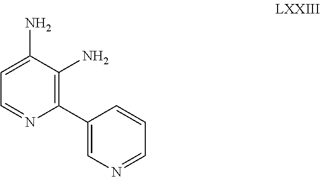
C1(C2=C(N)C(N)=CC=N2)=CN=CC=C1
